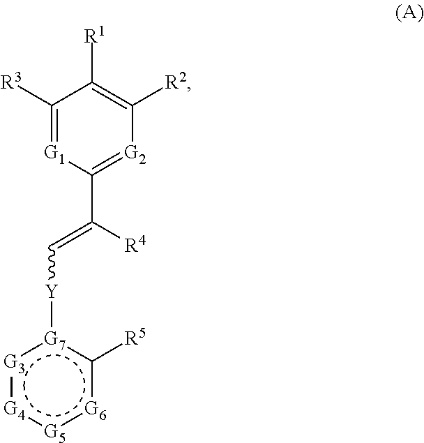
C1([R3])=[G1]C(C([R4])=C[Y][G7]2:[G3]:[G4]:[G5]:[G6]c2[R5])=[G2]C([R2])=C1[R1]
